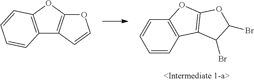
C1=CC2=C(C=C1)OC1=C2C(Br)C(Br)O1.C12=C(OC3=C1C=CO3)C=CC=C2
